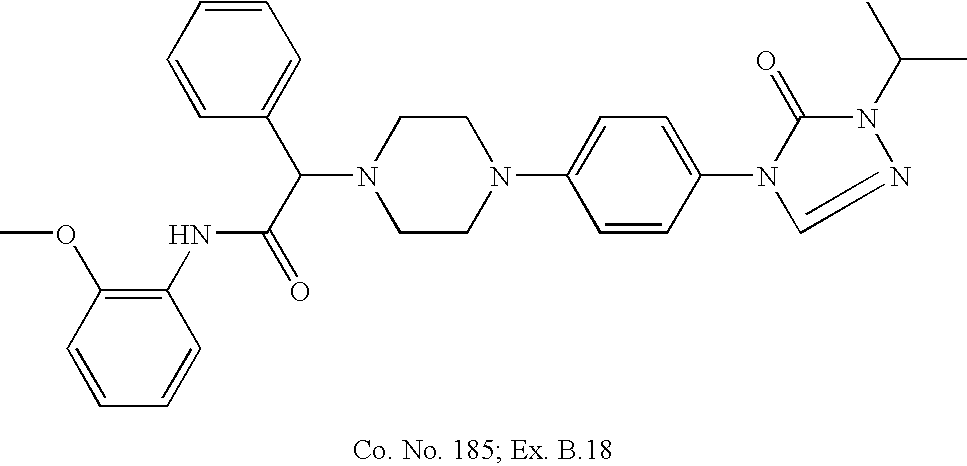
N1(C(C(=O)NC2=C(OC)C=CC=C2)C2=CC=CC=C2)CCN(C2=CC=C(N3C(=O)N(C(C)C)N=C3)C=C2)CC1
